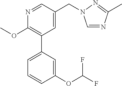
C1(OC)=C(C2=CC=CC(OC(F)F)=C2)C=C(CN2C=NC(C)=N2)C=N1
